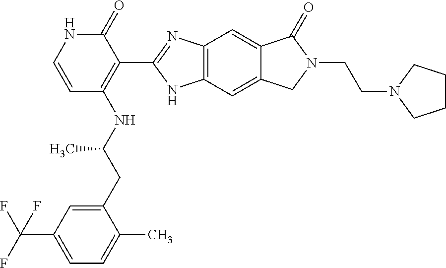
C12=C(C=C3C(=C1)C(=O)N(CCN1CCCC1)C3)NC(C1=C(NC(CC3=CC(C(F)(F)F)=CC=C3C)C)C=CNC1=O)=N2
